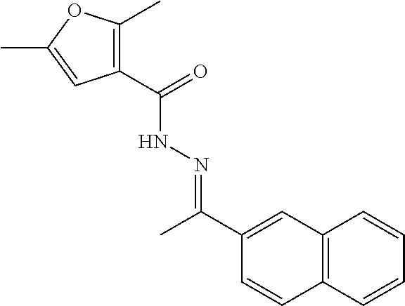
C1(C(=O)NN=C(C2=CC3=C(C=C2)C=CC=C3)C)=C(C)OC(C)=C1
